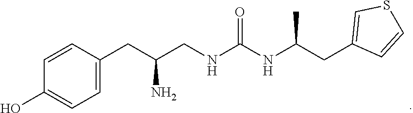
C1=CC(CC(CNC(NC(CC2=CSC=C2)C)=O)N)=CC=C1O
